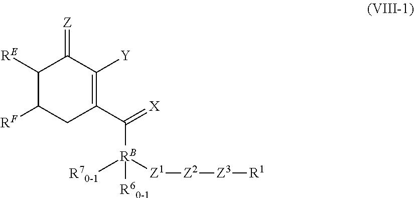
[RF]C1C([RE])C(=[Z])C([Y])=C(C(=[X])[RB]([R60-1])([R70-1])[Z1][Z2][Z3][R1])C1
